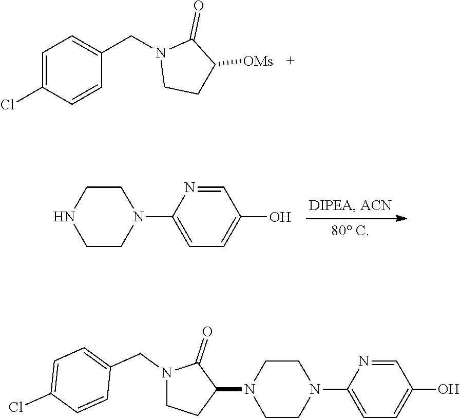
C1=NC(N2CCNCC2)=CC=C1O.C1=C(Cl)C=CC(CN2CCC([OMs])C2=O)=C1.C1=NC(N2CCN(C3C(=O)N(CC4=CC=C(Cl)C=C4)CC3)CC2)=CC=C1O
